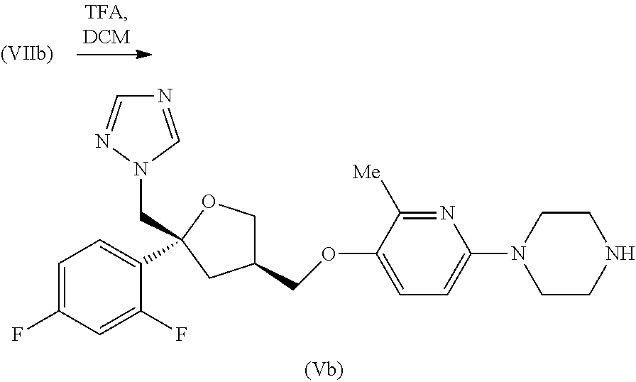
C1=C(F)C=C(F)C(C2(CN3C=NC=N3)OCC(COC3=CC=C(N4CCNCC4)N=C3[Me])C2)=C1
